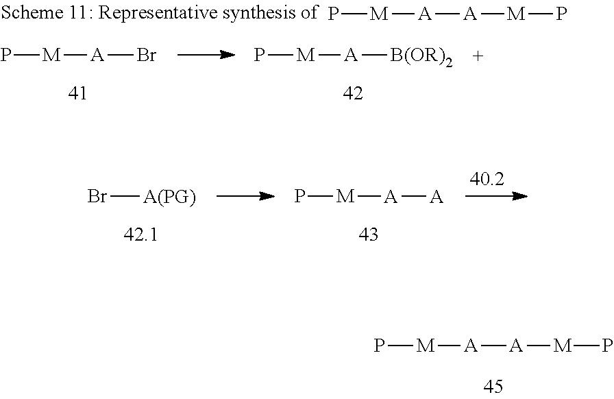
P[M][A][A].Br[A(PG)].P[M][A][A][M]P.P[M][A][A][M]P.P[M][A]Br.P[M][A][B(OR)2]
